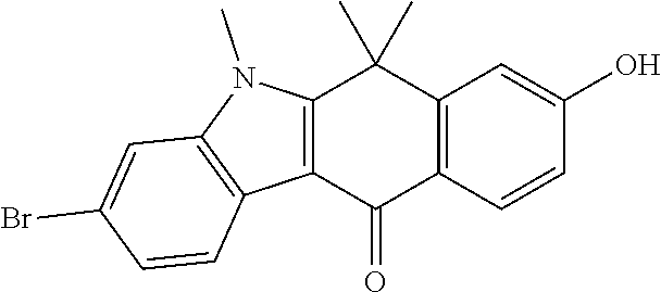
C12=C(C(=O)C3=C(C1(C)C)C=C(O)C=C3)C1=C(N2C)C=C(Br)C=C1
